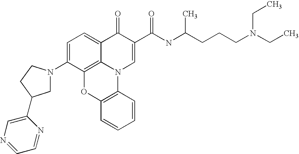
C1=C(N2CC(C3=CN=CC=N3)CC2)C2=C3C(=C1)C(=O)C(C(NC(CCCN(CC)CC)C)=O)=CN3C1=C(O2)C=CC=C1
